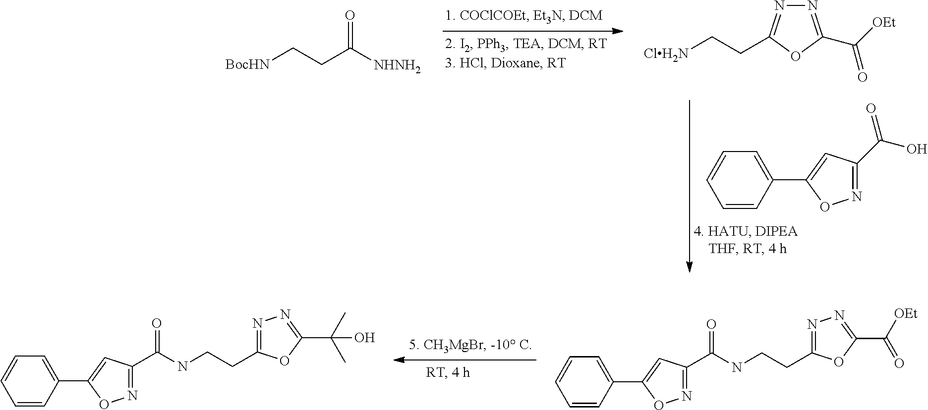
C1=CC(C2=CC(C(NCCC3=NN=C(C(=O)[OEt])O3)=O)=NO2)=CC=C1.C1=CC(C2=CC(C(NCCC3=NN=C(C(C)(C)O)O3)=O)=NO2)=CC=C1.[BocHN]CCC([NHNH2])=O.C([OEt])(=O)C1=NN=C(CC[ClH2N])O1.C1=CC(C2=CC(C(O)=O)=NO2)=CC=C1
